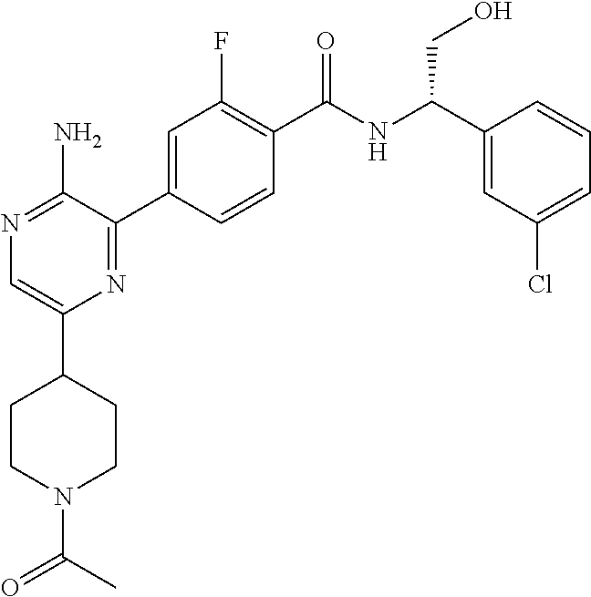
N1=C(N)C(C2=CC(F)=C(C([NH]C(C3=CC(Cl)=CC=C3)CO)=O)C=C2)=NC(C2CCN(C(C)=O)CC2)=C1
